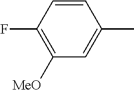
C1([MeO])=C(F)C=CC(C)=C1
